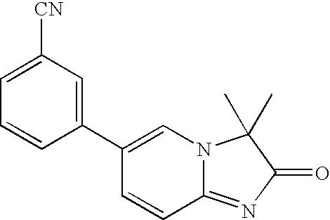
C12=NC(=O)C(C)(C)N1C=C(C1=CC([CN])=CC=C1)C=C2
